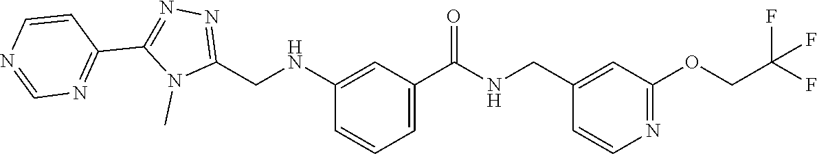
C(C1=CC(OCC(F)(F)F)=NC=C1)NC(C1=CC=CC(NCC2=NN=C(C3=NC=NC=C3)N2C)=C1)=O
